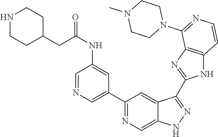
C1(C2=NC=C3C(=C2)C(C2=NC4=C(N2)C=CN=C4N2CCN(C)CC2)=NN3)=CN=CC(NC(CC2CCNCC2)=O)=C1
